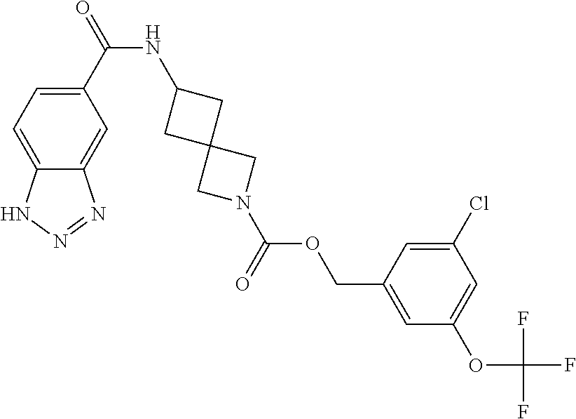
C1(C(NC2CC3(C2)CN(C(OCC2=CC(OC(F)(F)F)=CC(Cl)=C2)=O)C3)=O)=CC=C2C(=C1)N=NN2
